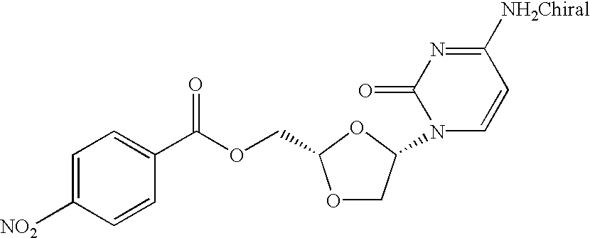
C1=C([NO2])C=CC(C(OCC2OCC(N3C=CC([NH2Chiral])=NC3=O)O2)=O)=C1
